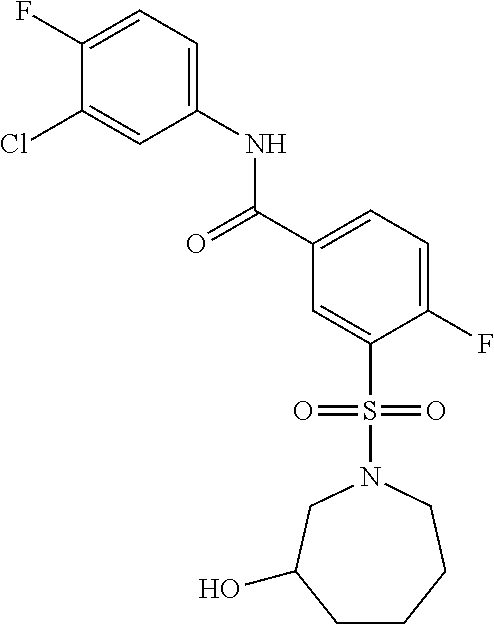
C1(F)=CC=C(NC(=O)C2=CC=C(F)C(S(=O)(=O)N3CC(O)CCCC3)=C2)C=C1Cl
